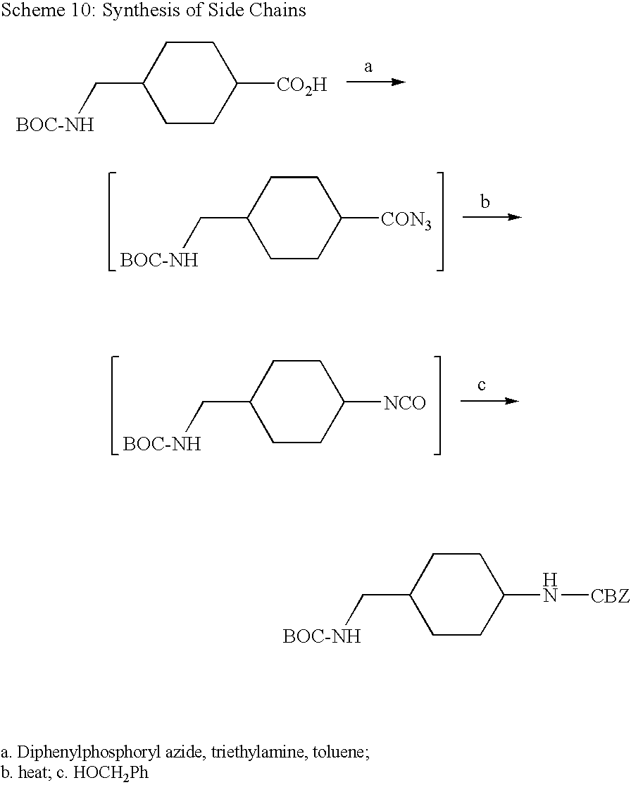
[BOC-NH]CC1CCC([CON3])CC1.[BOC-NH]CC1CCC([NCO])CC1.[BOC-NH]CC1CCC(N[CBZ])CC1.[BOC-NH]CC1CCC([CO2H])CC1
